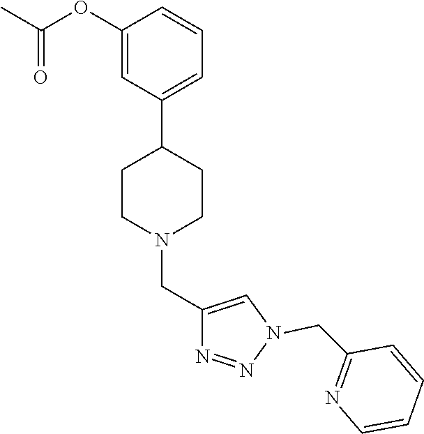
C1(OC(C)=O)=CC(C2CCN(CC3=CN(CC4=NC=CC=C4)N=N3)CC2)=CC=C1
